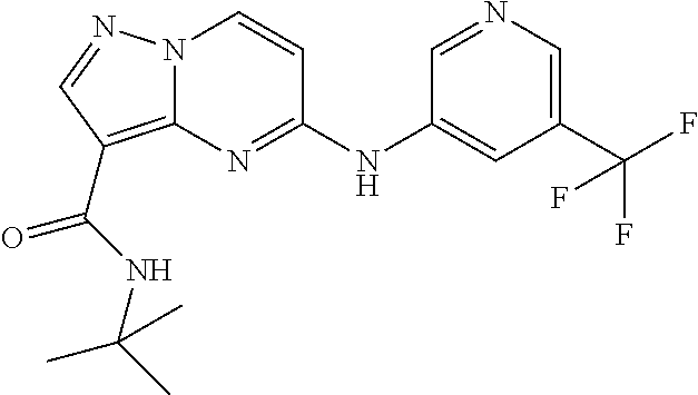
N(C1=NC2=C(C(=O)NC(C)(C)C)C=NN2C=C1)C1=CC(C(F)(F)F)=CN=C1
